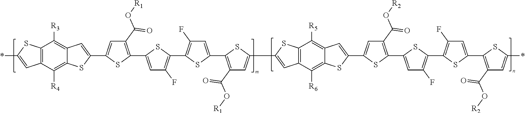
C1(C(=O)O[R1])=C(C2=CC(F)=C(C3=C(F)C=C(C4=C(C(=O)O[R1])C=C(C5=CC6=C(C([R5])=C7C=C(C8=CC(C(=O)O[R2])=C(C9=CC(F)=C(C%10=C(F)C=C(C%11=C(C(=O)O[R2])C=C(*)S%11)S%10)S9)S8)SC7=C6[R6])S5)S4)S3)S2)SC(C2=CC3=C([R3])C4=C(C([R4])=C3S2)C=C(*)S4)=C1
